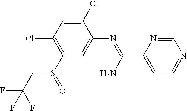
S(C1=C(Cl)C=C(Cl)C(N=C(N)C2=CC=NC=N2)=C1)(=O)CC(F)(F)F
